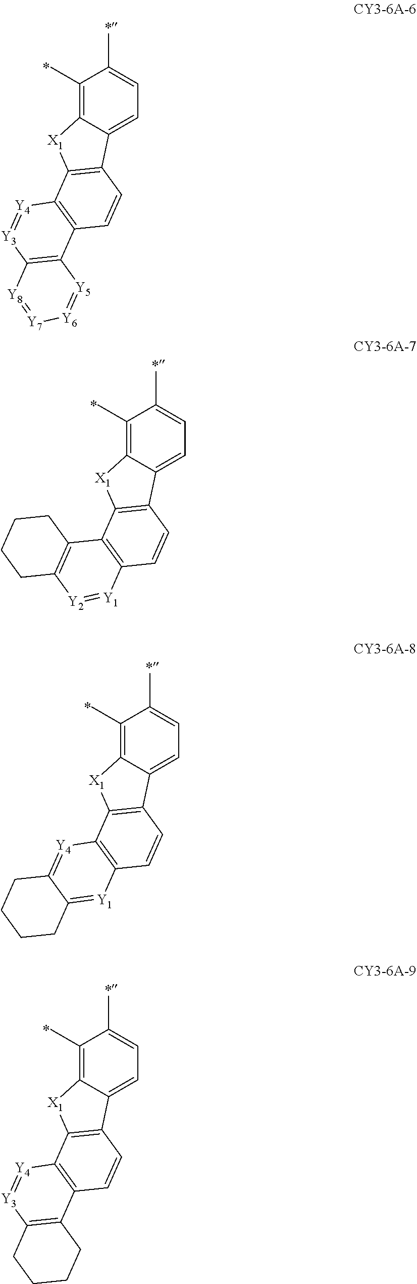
C1(C)=C2C(=CC=C1C)C1=C([X1]2)C2=C(C=C1)C1=C([Y3]=[Y4]2)[Y8]=[Y7][Y6]=[Y5]1.C1(C)=C2C(=CC=C1C)C1=C([X1]2)C2=C(C=C1)[Y1]=[Y2]C1=C2CCCC1.C1(C)=C2C(=CC=C1C)C1=C([X1]2)C2=C(C=C1)[Y1]=C1C(=[Y4]2)CCCC1.C1(C)=C2C(=CC=C1C)C1=C([X1]2)C2=C(C=C1)C1=C([Y3]=[Y4]2)CCCC1
